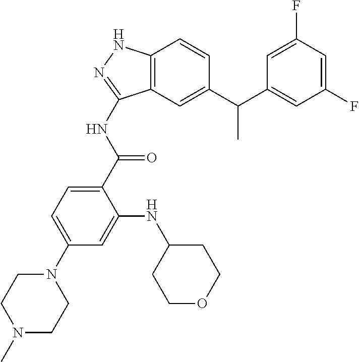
C12=C(C=C(C(C3=CC(F)=CC(F)=C3)C)C=C1)C(NC(C1=CC=C(N3CCN(C)CC3)C=C1NC1CCOCC1)=O)=NN2
